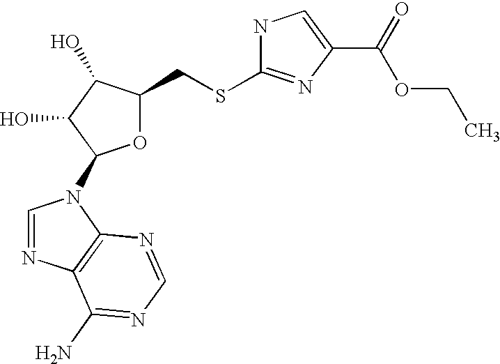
O1C(CSC2=NC(C(=O)OCC)=CN2)C(O)C(O)C1N1C=NC2=C1N=CN=C2N
